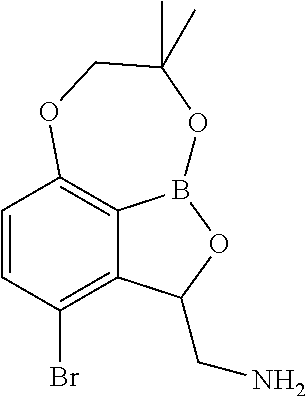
C1=CC(Br)=C2C3=C1OCC(C)(C)OB3OC2CN
